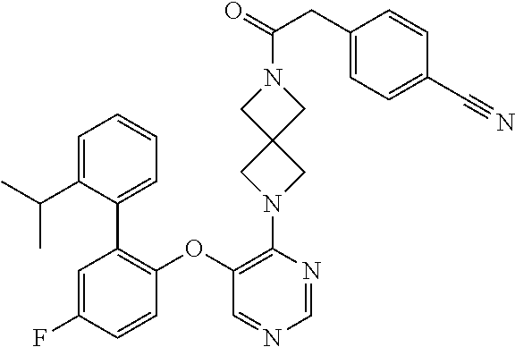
C1(OC2=C(C3=CC=CC=C3C(C)C)C=C(F)C=C2)=C(N2CC3(C2)CN(C(=O)CC2=CC=C(C#N)C=C2)C3)N=CN=C1
